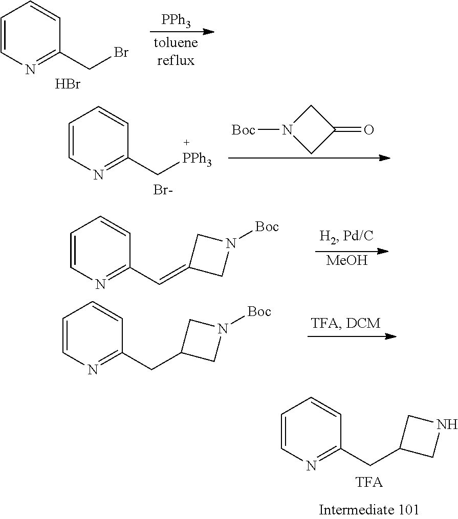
C1=CN=C(CC2CNC2)C=C1.C1=CN=C(CBr)C=C1.Br.[PPh3].C1=CN=C(C[PPh3])C=C1.[Br-].C1N([Boc])CC1=O.C1=CN=C(C=C2CN([Boc])C2)C=C1.[MeOH].C1=CN=C(CC2CN([Boc])C2)C=C1
